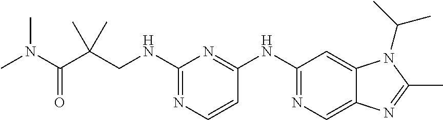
C1(NCC(C(N(C)C)=O)(C)C)=NC=CC(NC2=NC=C3C(=C2)N(C(C)C)C(C)=N3)=N1
